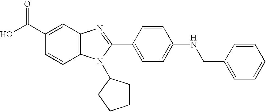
C1(C(O)=O)=CC2=C(C=C1)N(C1CCCC1)C(C1=CC=C(NCC3=CC=CC=C3)C=C1)=N2
